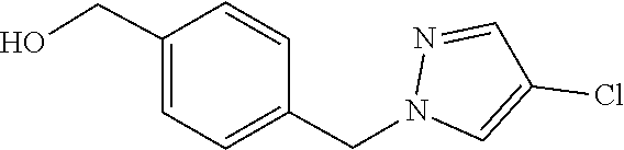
C1(Cl)=CN(CC2=CC=C(CO)C=C2)N=C1
